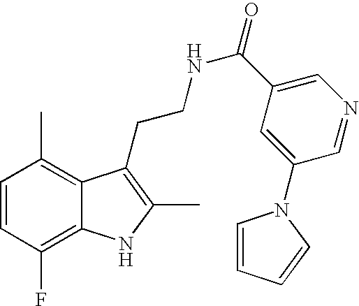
C1=CC(F)=C2C(=C1C)C(CCNC(=O)C1=CN=CC(N3C=CC=C3)=C1)=C(C)N2
